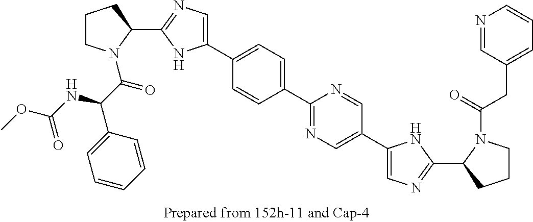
C1CN(C(C(NC(OC)=O)C2=CC=CC=C2)=O)C(C2=NC=C(C3=CC=C(C4=NC=C(C5=CN=C(C6CCCN6C(=O)CC6=CC=CN=C6)N5)C=N4)C=C3)N2)C1
